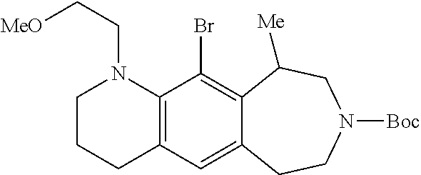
C12=C(C(Br)=C3C(=C1)CCN([Boc])CC3[Me])N(CC[MeO])CCC2
